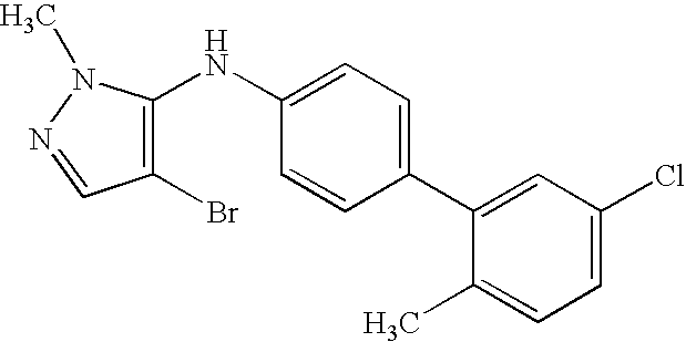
C1=C(Cl)C=C(C2=CC=C(NC3=C(Br)C=NN3C)C=C2)C(C)=C1
